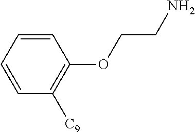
C1=CC([C9])=C(OCCN)C=C1
